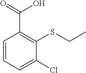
C1=CC=C(Cl)C(SCC)=C1C(O)=O
